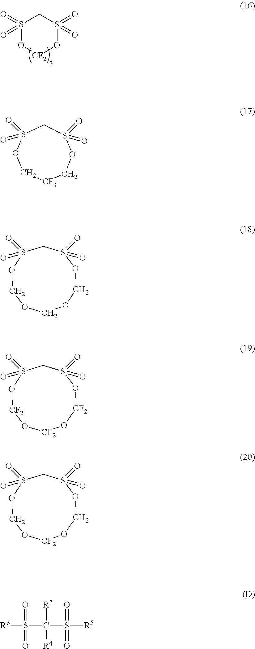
C1OS(=O)(=O)CS(=O)(=O)OCOCO1.[CF2]1OS(=O)(=O)CS(=O)(=O)O[CF2]O[CF2]O1.C1OS(=O)(=O)CS(=O)(=O)OCO[CF2]O1.S1(=O)(=O)O[CF2]OS(=O)(=O)C1.C1S(=O)(=O)OC[CF3]COS1(=O)=O.[R6]S(C(S([R5])(=O)=O)([R7])[R4])(=O)=O
